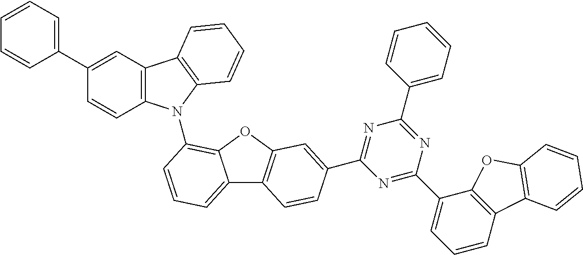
C12=CC=CC(N3C4=C(C5=C3C=CC=C5)C=C(C3=CC=CC=C3)C=C4)=C1OC1=C2C=CC(C2=NC(C3=CC=CC=C3)=NC(C3=CC=CC4=C3OC3=C4C=CC=C3)=N2)=C1
